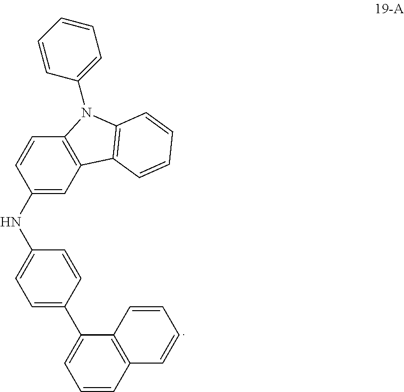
C1=CC2=C(C(C3=CC=C(NC4=CC5=C(C=C4)N(C4=CC=CC=C4)C4=C5C=CC=C4)C=C3)=C1)C=CC=C2
